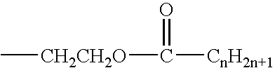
C[CH2CH2O]C([CnH2n+1])=O
